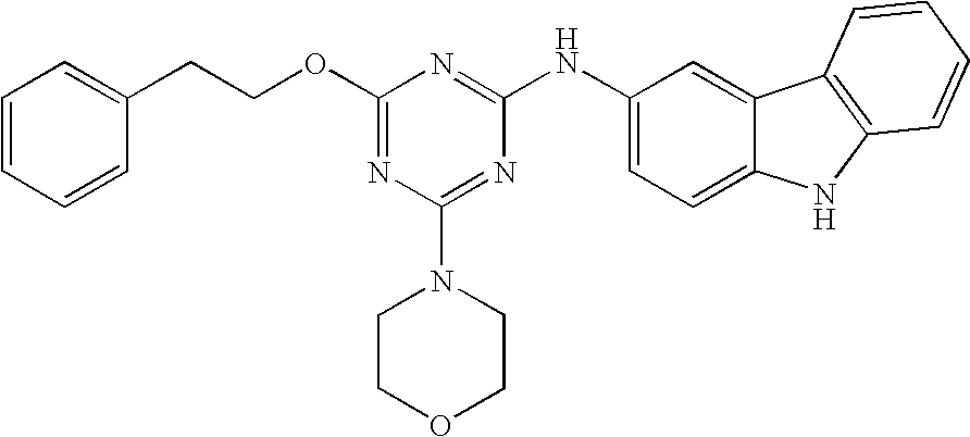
C1=CC=CC(CCOC2=NC(N3CCOCC3)=NC(NC3=CC=C4C(=C3)C3=C(N4)C=CC=C3)=N2)=C1
